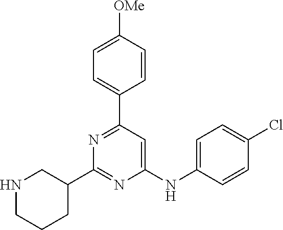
C1(NC2=CC=C(Cl)C=C2)=CC(C2=CC=C([OMe])C=C2)=NC(C2CNCCC2)=N1
